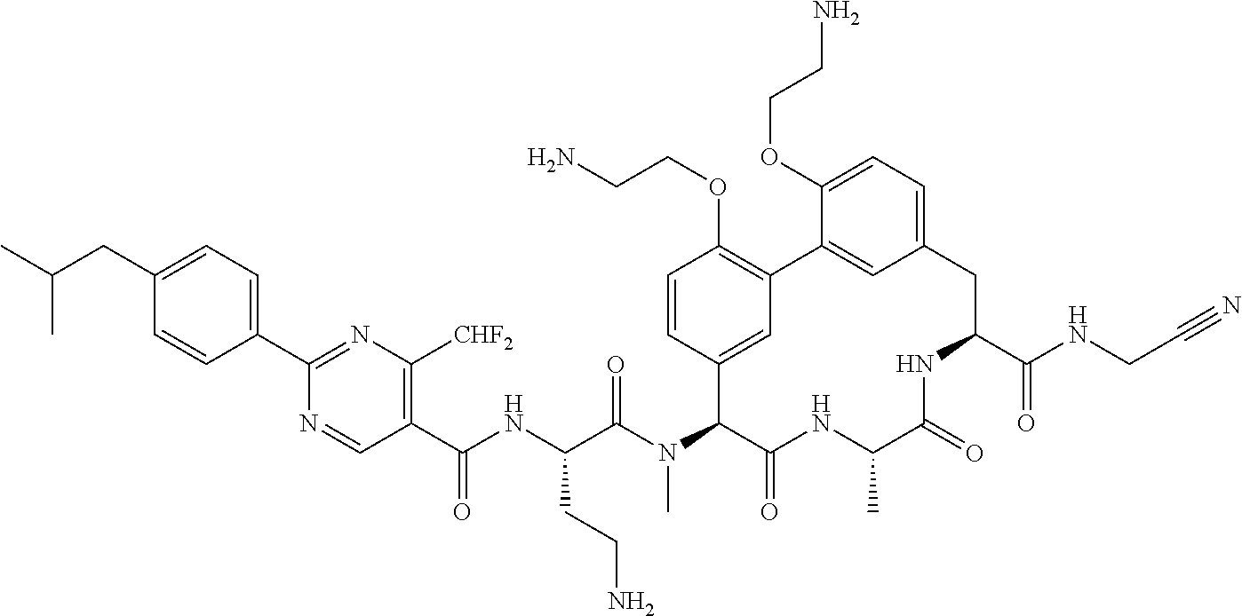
C1(C(NC(C(N(C2C(=O)NC(C)C(=O)NC(C(NCC#N)=O)CC3=CC=C(OCCN)C(=C3)C3=C(OCCN)C=CC2=C3)C)=O)CCN)=O)=C([CHF2])N=C(C2=CC=C(CC(C)C)C=C2)N=C1
